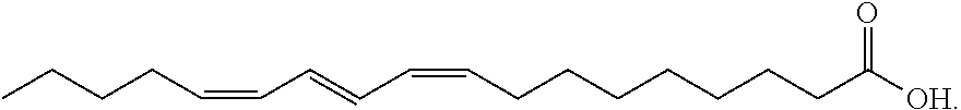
CCCCC=CC=CC=CCCCCCCCC([OH])=O
